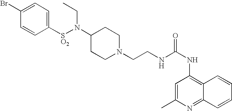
C1([SO2]N(C2CCN(CCNC(NC3=C4C(=NC(C)=C3)C=CC=C4)=O)CC2)CC)=CC=C(Br)C=C1
